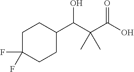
C1CC(C(C(C(O)=O)(C)C)O)CCC1(F)F
